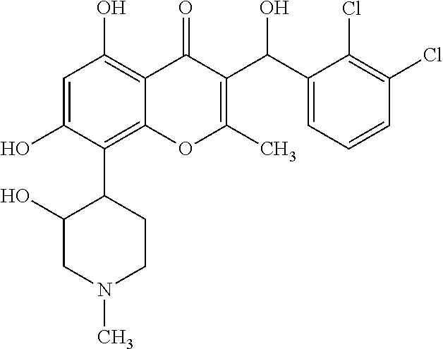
C1=C(O)C(C2C(O)CN(C)CC2)=C2C(=C1O)C(=O)C(C(C1=CC=CC(Cl)=C1Cl)O)=C(C)O2
